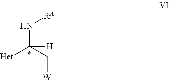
[Het]C(C[W])(N[RA])[H]
